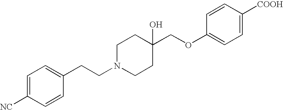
C1=C([NC])C=CC(CCN2CCC(COC3=CC=C([COOH])C=C3)(O)CC2)=C1
